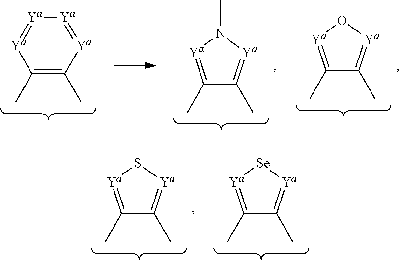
C1(C)=C(C)[Ya]=[Ya][Ya]=[Ya]1.C1(C)=[Ya]O[Ya]=C1C.C1(C)=[Ya]N(C)[Ya]=C1C.C1(C)=[Ya][Se][Ya]=C1C.C1(C)=[Ya]S[Ya]=C1C
